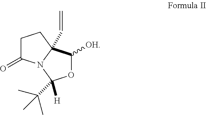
C1C(=O)N2C(C=C)(C1)C([OH])OC2([H])C(C)(C)C
